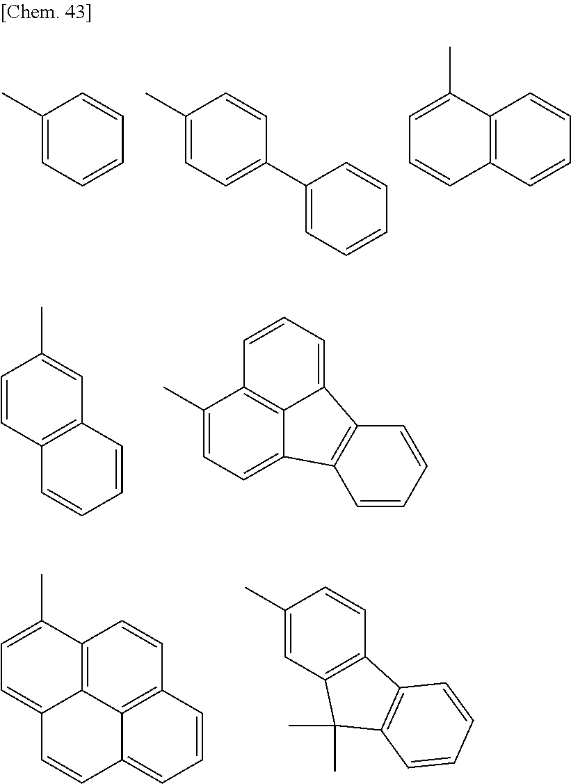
C1=CC2=C(C=C1C)C=CC=C2.C1(C)=CC=C2C3=C1C=CC=C3C1=C2C=CC=C1.C12=C3C4=C(C=C1)C=CC=C4C=CC3=CC=C2C.C1(C)=CC2=C(C=C1)C1=C(C2(C)C)C=CC=C1.C1(C)=CC=CC=C1.C1(C)=CC=C(C2=CC=CC=C2)C=C1.C12=C(C=CC=C1)C=CC=C2C
